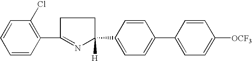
C1=CC(C2=NC(C3=CC=C(C4=CC=C([OCF3])C=C4)C=C3)([H])CC2)=C(Cl)C=C1
